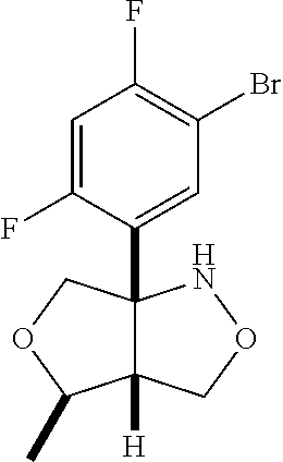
C1=C(F)C(C23C([H])(CON2)C(C)OC3)=CC(Br)=C1F
